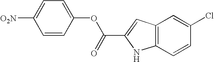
C12=C(C=C(C(=O)OC3=CC=C([O2N])C=C3)N1)C=C(Cl)C=C2
